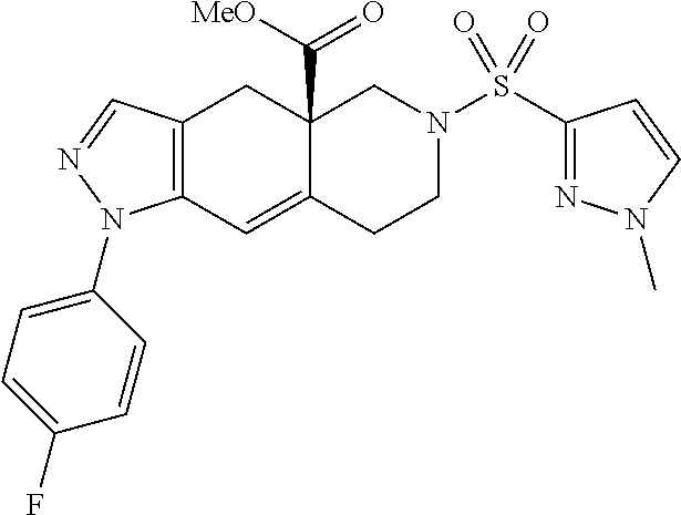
C12=C(C=C3C(C([MeO])=O)(C1)CN(S(C1=NN(C)C=C1)(=O)=O)CC3)N(C1=CC=C(F)C=C1)N=C2
